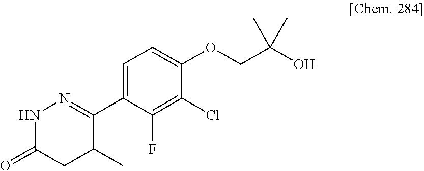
C1(C2=NNC(=O)CC2C)=CC=C(OCC(C)(C)O)C(Cl)=C1F
